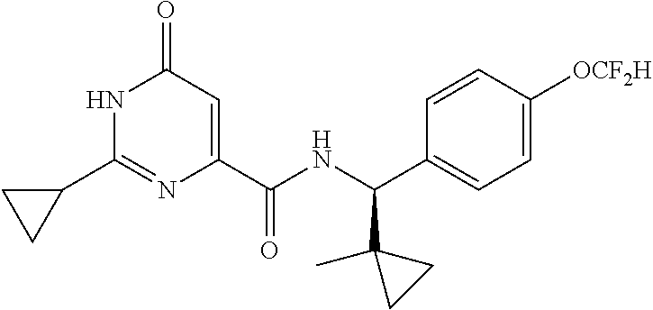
N1C(C2CC2)=NC(C(NC(C2=CC=C([OCF2H])C=C2)C2(C)CC2)=O)=CC1=O
